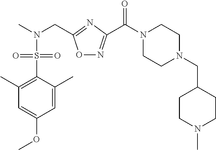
C1(C)=C(S(N(C)CC2=NC(C(N3CCN(CC4CCN(C)CC4)CC3)=O)=NO2)(=O)=O)C(C)=CC(OC)=C1
